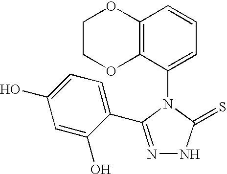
C1(N2C(=S)NN=C2C2=CC=C(O)C=C2O)=CC=CC2=C1OCCO2
